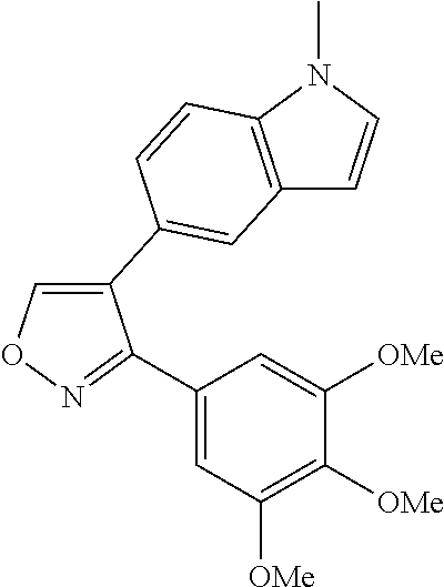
C1=C(C2=CC3=C(N(C)C=C3)C=C2)C(C2=CC([OMe])=C([OMe])C([OMe])=C2)=NO1
